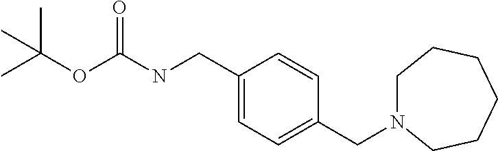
C1(CNC(OC(C)(C)C)=O)=CC=C(CN2CCCCCC2)C=C1
